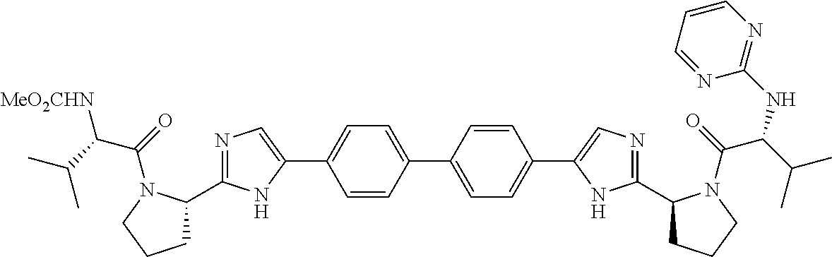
C1=CC(C2=CC=C(C3=CN=C(C4CCCN4C(C(NC4=NC=CC=N4)C(C)C)=O)N3)C=C2)=CC=C1C1=CN=C(C2CCCN2C(C(C(C)C)[MeO2CHN])=O)N1
